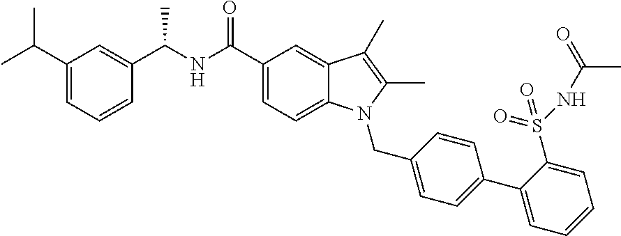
C1=C(C(C)C)C=C(C(NC(C2=CC=C3C(=C2)C(C)=C(C)N3CC2=CC=C(C3=CC=CC=C3S(=O)(=O)NC(=O)C)C=C2)=O)C)C=C1
